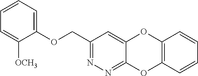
C1(COC2=CC=CC=C2[OCH3])=NN=C2C(=C1)OC1=C(O2)C=CC=C1
